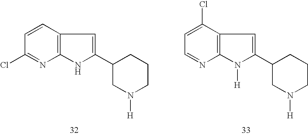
C1=CC(Cl)=NC2=C1C=C(C1CN([H])CCC1)N2.C1(Cl)=CC=NC2=C1C=C(C1CN([H])CCC1)N2[H]
